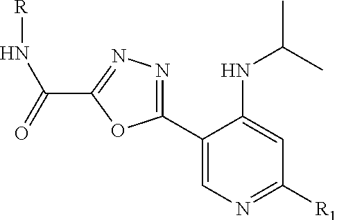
C1(C2=NN=C(C(N[R])=O)O2)=CN=C([R1])C=C1NC(C)C
